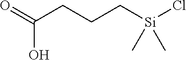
C(CCC[Si](Cl)(C)C)(O)=O
